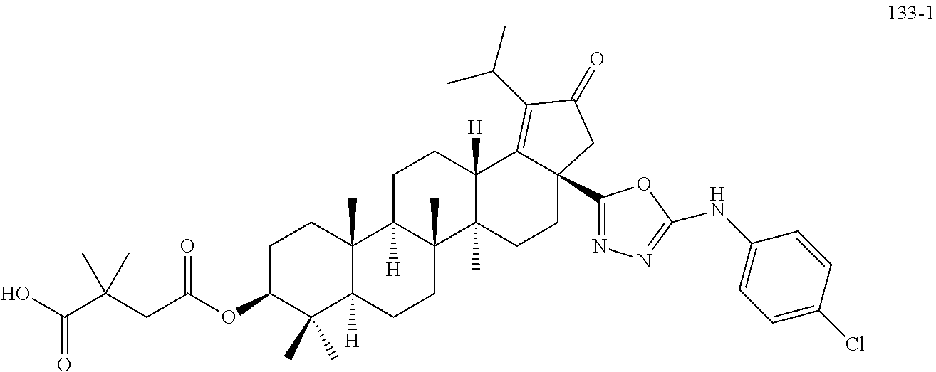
C1C(OC(CC(C(O)=O)(C)C)=O)C(C)(C)C2([H])C(C)(C1)C1([H])C(C)(CC2)C2(C)C([H])(CC1)C1=C(C(C)C)C(=O)CC1(C1=NN=C(NC3=CC=C(Cl)C=C3)O1)CC2
